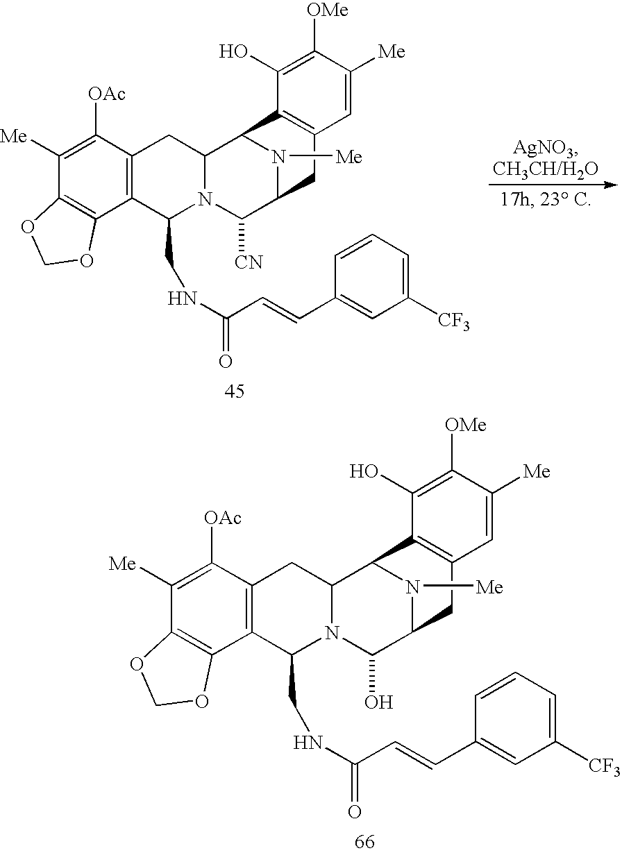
N1([Me])C2C([CN])N3C(CNC(=O)C=CC4=CC([CF3])=CC=C4)C4=C(C([OAc])=C([Me])C5=C4OCO5)CC3C1C1=C(C2)C=C([Me])C([OMe])=C1O.N1([Me])C2C(O)N3C(CNC(=O)C=CC4=CC([CF3])=CC=C4)C4=C(C([OAc])=C([Me])C5=C4OCO5)CC3C1C1=C(C2)C=C([Me])C([OMe])=C1O
